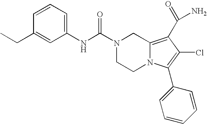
C1=CC=C(NC(N2CCN3C(=C(C(N)=O)C(Cl)=C3C3=CC=CC=C3)C2)=O)C=C1CC
